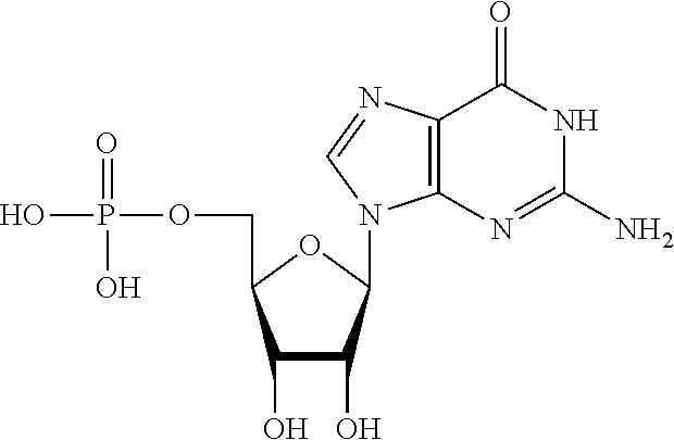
C1(O)C(O)C(N2C3=C(C(=O)NC(N)=N3)N=C2)OC1COP(O)(=O)O
